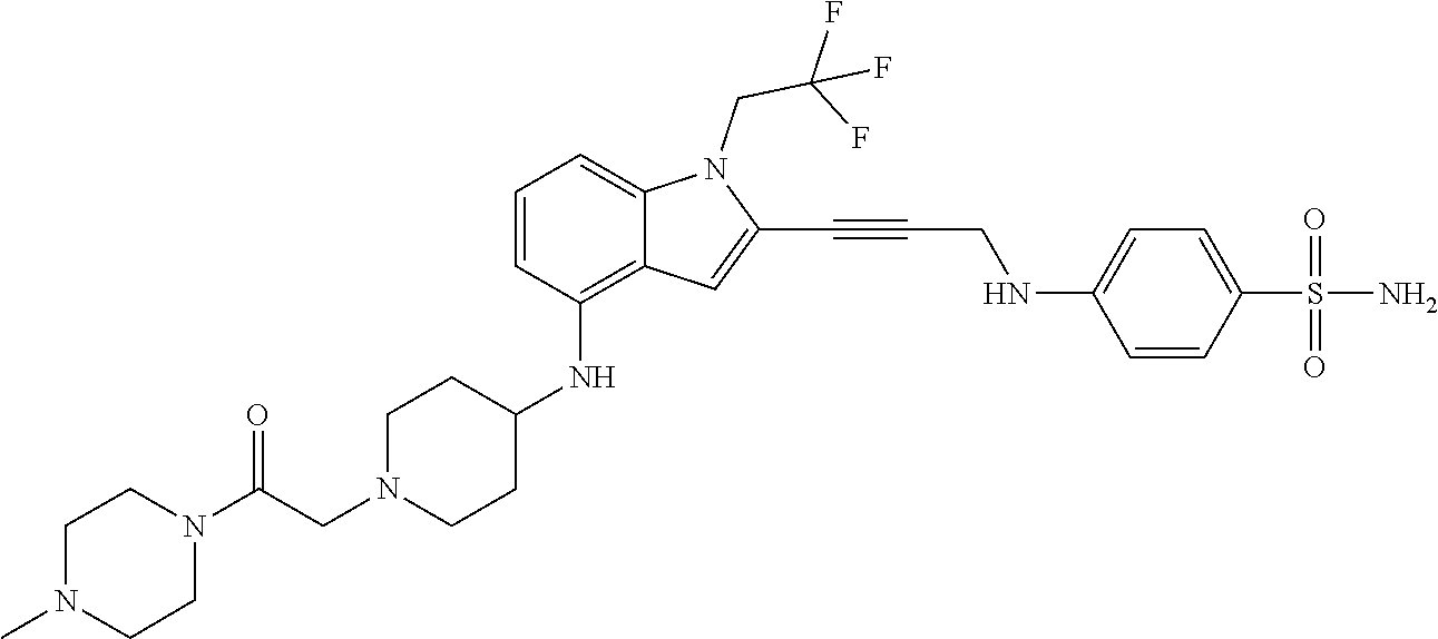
C1=CC(S(N)(=O)=O)=CC=C1NCC#CC1=CC2=C(NC3CCN(CC(N4CCN(C)CC4)=O)CC3)C=CC=C2N1CC(F)(F)F
